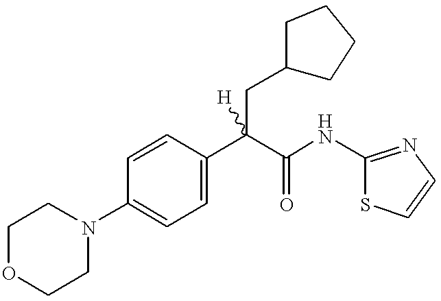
C1=C(C(C(=O)NC2=NC=CS2)(CC2CCCC2)[H])C=CC(N2CCOCC2)=C1
